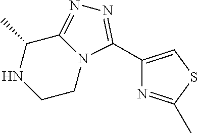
C1(C)C2=NN=C(C3=CSC(C)=N3)N2CCN1
